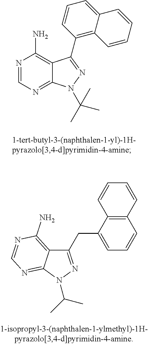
N1=CN=C2C(=C1N)C(C1=C3C(=CC=C1)C=CC=C3)=NN2C(C)(C)C.C(C1=CC=CC2=C1C=CC=C2)C1=NN(C(C)C)C2=NC=NC(N)=C12
